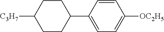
C1CC(C2=CC=C([OC2H5])C=C2)CCC1[C3H7]
